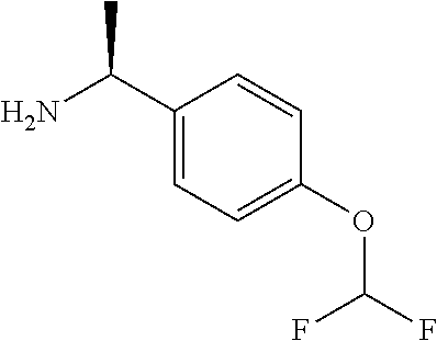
C1(C(N)C)=CC=C(OC(F)F)C=C1
